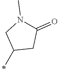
C1(C)CC(=O)N(C)C1
